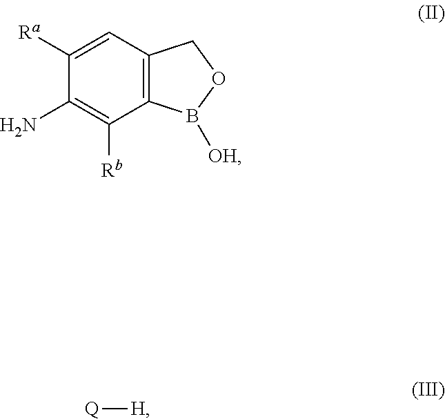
C1([Ra])=CC2=C(C([Rb])=C1N)B([OH])OC2.[Q][H]
